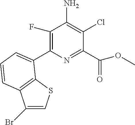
C1(C2=CC=CC3=C2SC=C3Br)=C(F)C(N)=C(Cl)C(C(=O)OC)=N1
